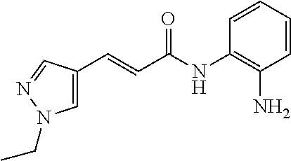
C1=CC=CC(NC(C=CC2=CN(CC)N=C2)=O)=C1N
